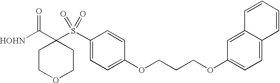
[HOHN]C(C1(S(C2=CC=C(OCCCOC3=CC=C4C(=C3)C=CC=C4)C=C2)(=O)=O)CCOCC1)=O
